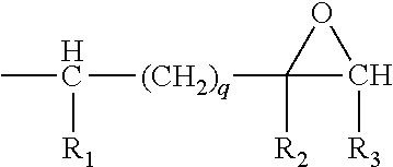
CC([R1])[(CH2)q]C1([R2])C([R3])O1
